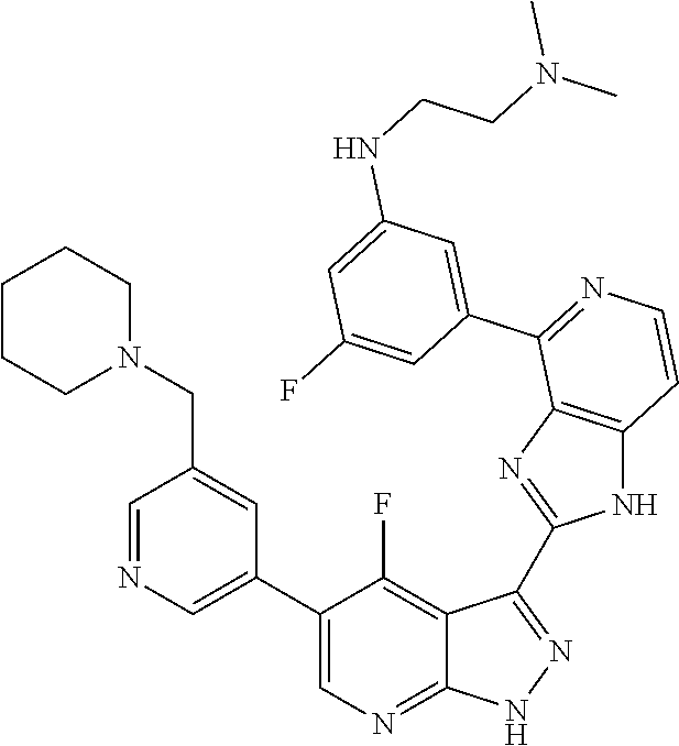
C1=NC=C(C2=CN=C3C(=C2F)C(C2=NC4=C(N2)C=CN=C4C2=CC(NCCN(C)C)=CC(F)=C2)=N[N H]3)C=C1CN1CCCCC1
